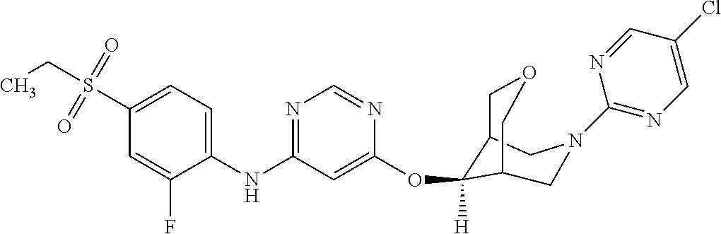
C1(NC2=NC=NC(OC3([H])C4COCC3CN(C3=NC=C(Cl)C=N3)C4)=C2)=CC=C(S(CC)(=O)=O)C=C1F
